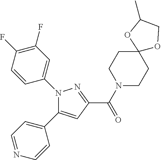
C1(C(N2CCC3(CC2)OCC(C)O3)=O)=NN(C2=CC(F)=C(F)C=C2)C(C2=CC=NC=C2)=C1
